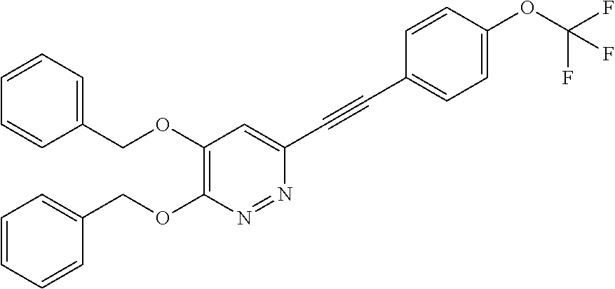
C1(COC2=C(OCC3=CC=CC=C3)N=NC(C#CC3=CC=C(OC(F)(F)F)C=C3)=C2)=CC=CC=C1
